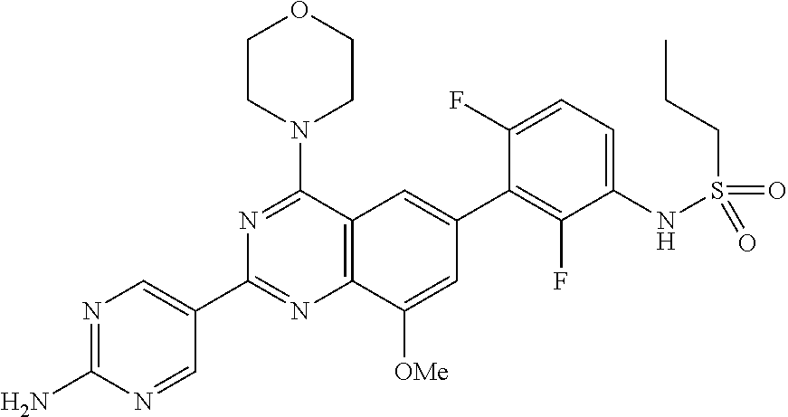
C12=C(C(N3CCOCC3)=NC(C3=CN=C(N)N=C3)=N1)C=C(C1=C(F)C(NS(CCC)(=O)=O)=CC=C1F)C=C2[OMe]
